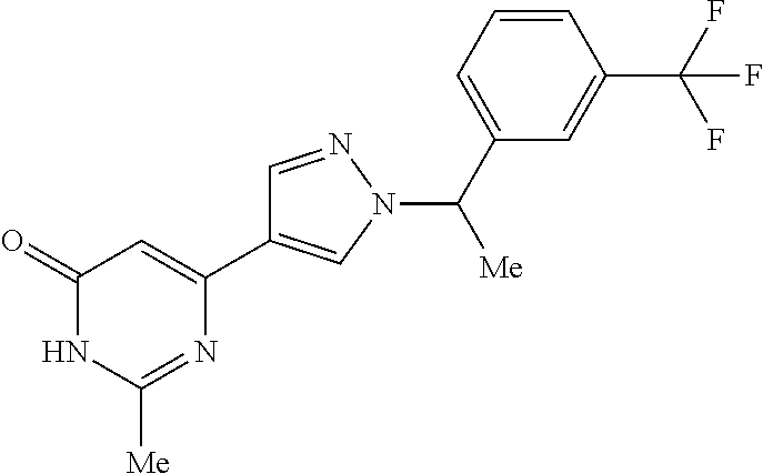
C1(=O)NC([Me])=NC(C2=CN(C(C3=CC=CC(C(F)(F)F)=C3)[Me])N=C2)=C1
